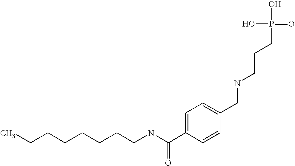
C(CCCCCNC(C1=CC=C(CNCCCP(O)(O)=O)C=C1)=O)CC
